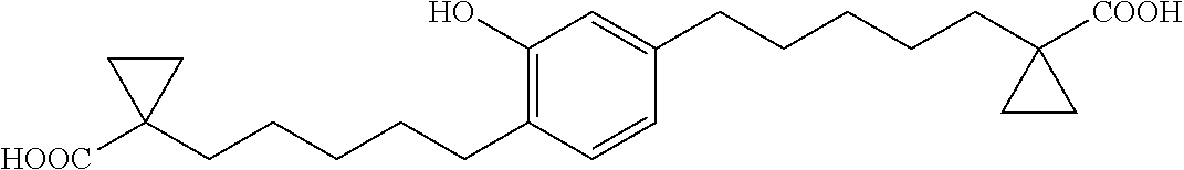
C1(O)=C(CCCCCC2([HOOC])CC2)C=CC(CCCCCC2([COOH])CC2)=C1
